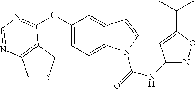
C1(OC2=NC=NC3=C2CSC3)=CC=C2C(=C1)C=CN2C(NC1=NOC(C(C)C)=C1)=O
